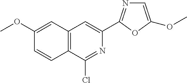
C12=C(C(Cl)=NC(C3=NC=C(OC)O3)=C1)C=CC(OC)=C2
